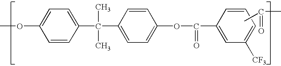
C1=CC(C(C)(C)C2=CC=C(OC(=O)C3=CC([CF3])=CC=C3)C=C2)=CC=C1OC.CC(C)=O
